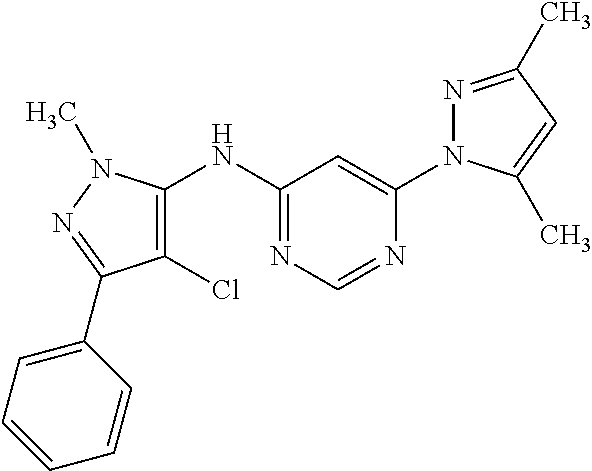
C1(NC2=C(Cl)C(C3=CC=CC=C3)=NN2C)=NC=NC(N2N=C(C)C=C2C)=C1
